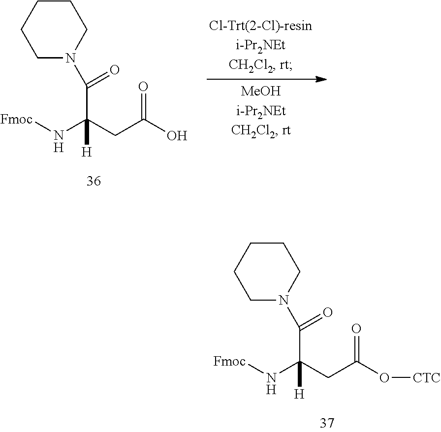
[Fmoc]NC(CC(O)=O)([H])C(N1CCCCC1)=O.[Fmoc]NC(CC(O[CTC])=O)([H])C(N1CCCCC1)=O
